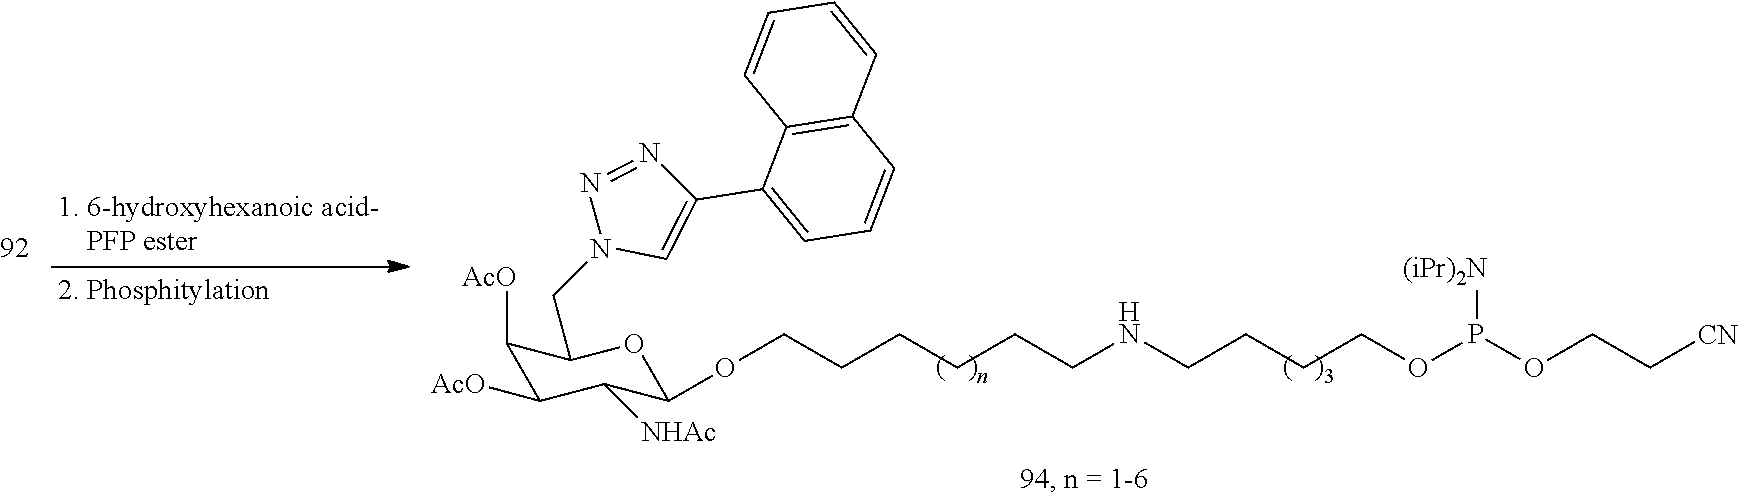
O(CCCCCCNCCCCOP(OCC[CN])[(iPr)2N])C1C([NHAc])C([AcO])C([AcO])C(CN2C=C(C3=CC=CC4=C3C=CC=C4)N=N2)O1
